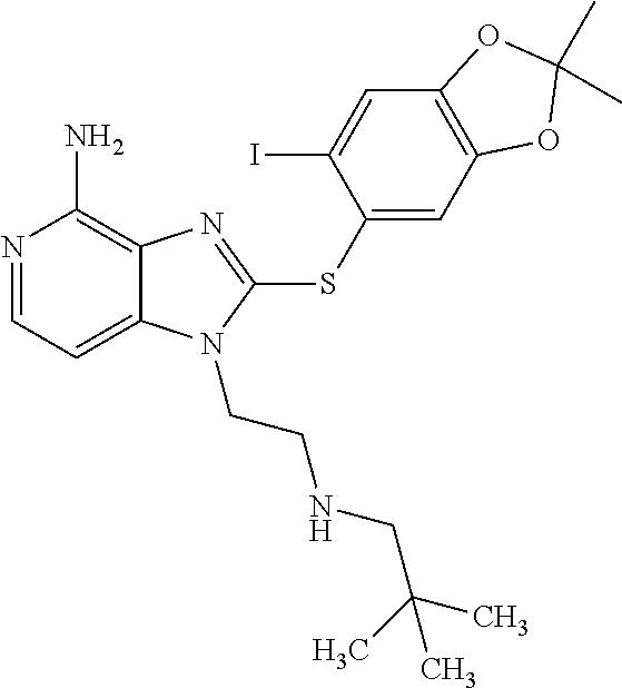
N1=CC=C2C(=C1N)N=C(SC1=CC3=C(C=C1I)OC(C)(C)O3)N2CCNCC(C)(C)C
